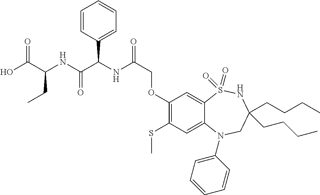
OC(C(NC(C(NC(COC1=C(SC)C=C2C(=C1)S(=O)(=O)NC(CCCC)(CCCC)CN2C1=CC=CC=C1)=O)C1=CC=CC=C1)=O)CC)=O
